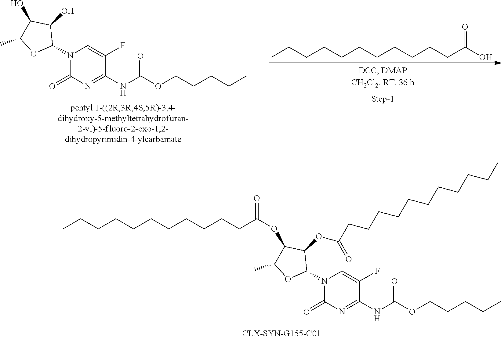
CCCCCCCCCCCC(=O)OC1C(OC(CCCCCCCCCCC)=O)C(N2C(=O)N=C(NC(OCCCCC)=O)C(F)=C2)OC1C.N1(C2C(O)C(O)C(C)O2)C(=O)N=C(NC(OCCCCC)=O)C(F)=C1.CCCCCCCCCCCC(O)=O
